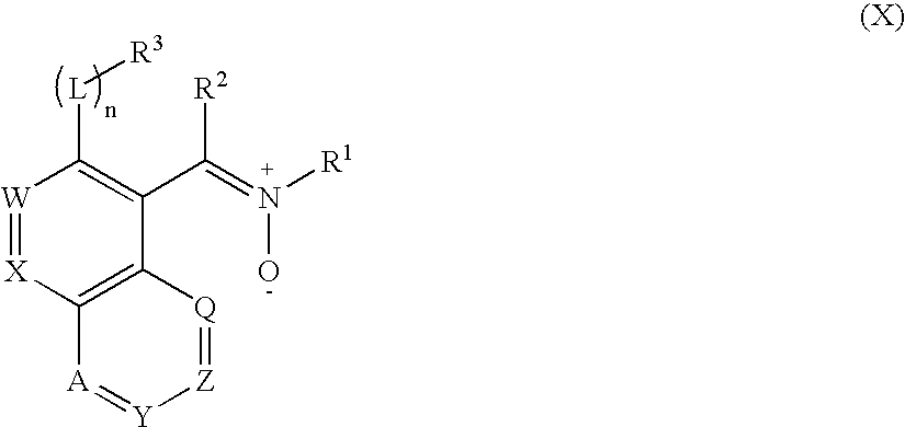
[W]1=[X]C2=C(C(C(=N([R1])O)[R2])=C1[L][R3])[Q]=[Z][Y]=[A]2
